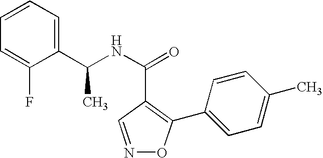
C1(C(NC(=O)C2=C(C3=CC=C(C)C=C3)ON=C2)C)=CC=CC=C1F
